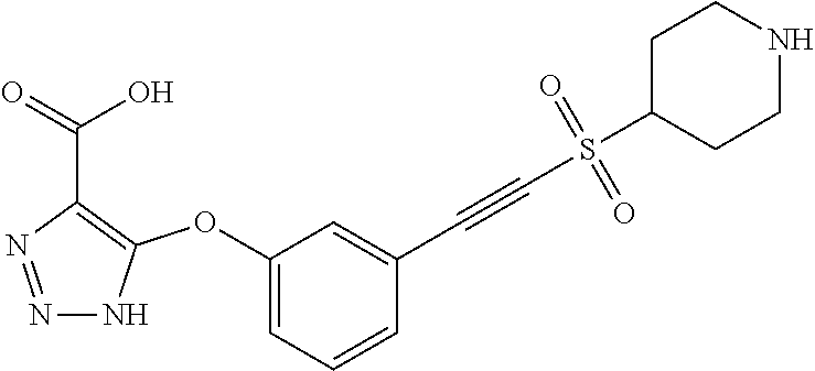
C1(OC2=C(C(=O)O)N=NN2)=CC=CC(C#CS(C2CCNCC2)(=O)=O)=C1
